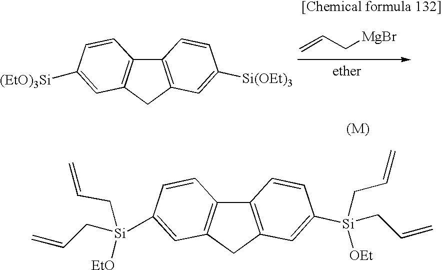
C12=C(CC3=C1C=CC([(EtO)3Si])=C3)C=C([Si(OEt)3])C=C2.C=CC[MgBr].C12=C(CC3=C1C=CC([Si](CC=C)([EtO])CC=C)=C3)C=C([Si](CC=C)([OEt])CC=C)C=C2
